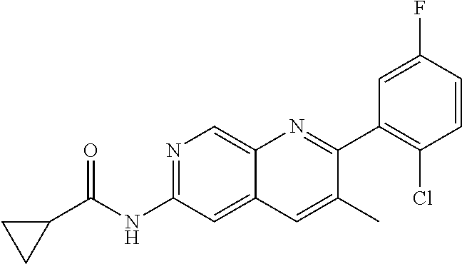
N1=C(NC(C2CC2)=O)C=C2C(=C1)N=C(C1=C(Cl)C=CC(F)=C1)C(C)=C2
